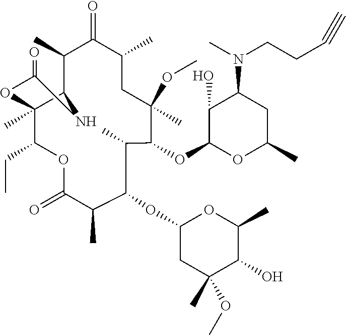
C12NC(=O)OC1(C)C(CC)OC(=O)C(C)C(OC1CC(C)(OC)C(O)C(C)O1)C(C)C(OC1C(O)C(N(C)CCC#C)CC(C)O1)C(OC)(C)CC(C)C(=O)C2C
